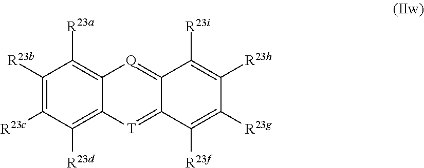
C1([R23b])=C([R23c])C([R23d])=C2C(=C1[R23a])[Q]=C1C(=[T]2)C([R23f])=C([R23g])C([R23h])=C1[R23i]
